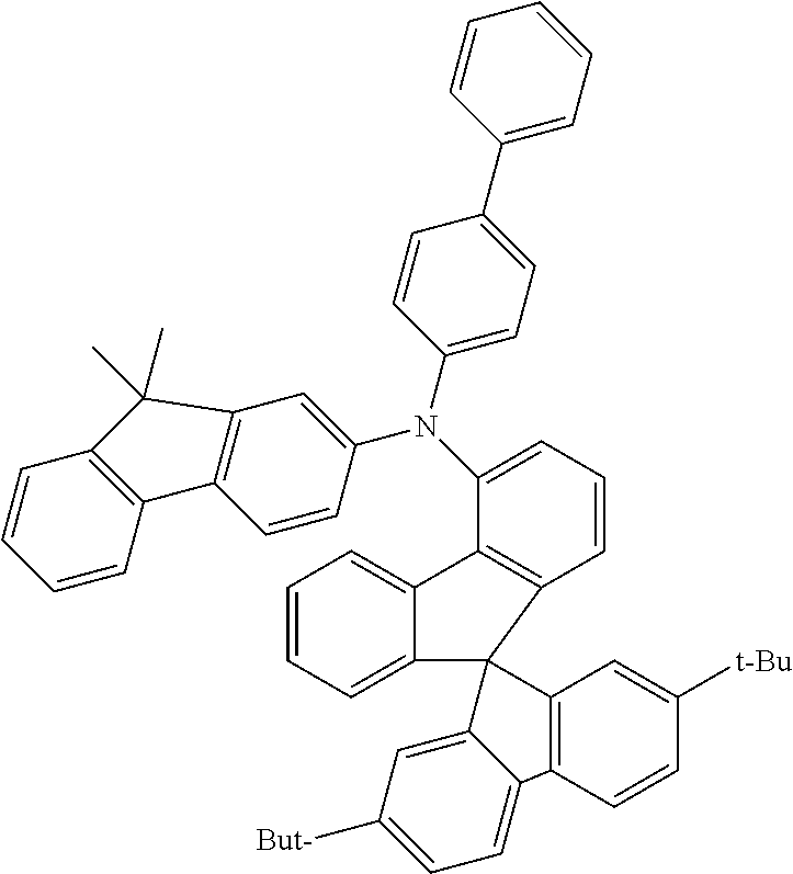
C1=CC2=C(C=C1)C1=C(C=C(N(C3=CC=CC4=C3C3=CC=CC=C3C43C4=C(C=CC([t-Bu])=C4)C4=CC=C([But-])C=C34)C3=CC=C(C4=CC=CC=C4)C=C3)C=C1)C2(C)C
